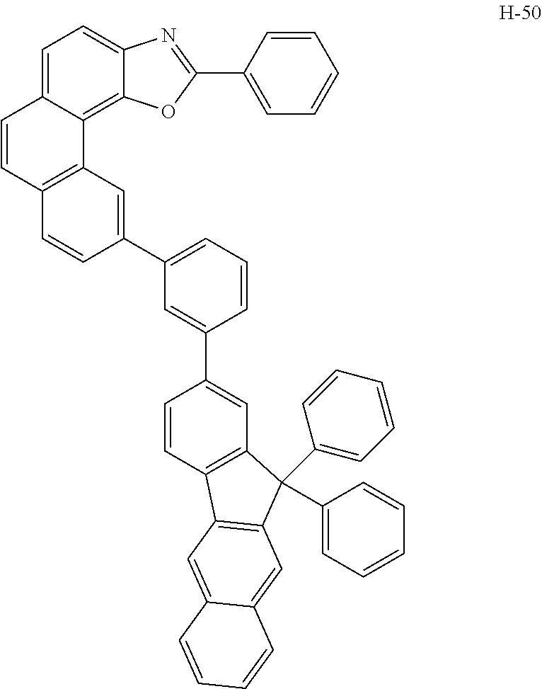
C1=C2C(=C3C(=C1)N=C(C1=CC=CC=C1)O3)C1=C(C=C2)C=CC(C2=CC=CC(C3=CC4=C(C=C3)C3=C(C4(C4=CC=CC=C4)C4=CC=CC=C4)C=C4C(=C3)C=CC=C4)=C2)=C1
